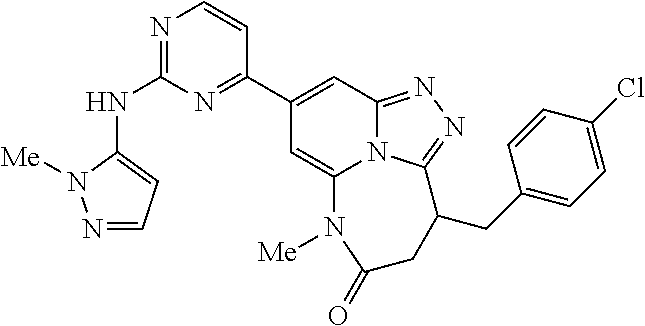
N1=C(NC2=CC=NN2[Me])N=C(C2=CC3=NN=C4N3C(=C2)N([Me])C(=O)CC4CC2=CC=C(Cl)C=C2)C=C1
